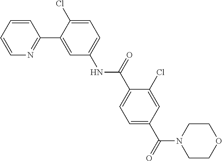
C1=CC=CN=C1C1=CC(NC(C2=CC=C(C(N3CCOCC3)=O)C=C2Cl)=O)=CC=C1Cl
